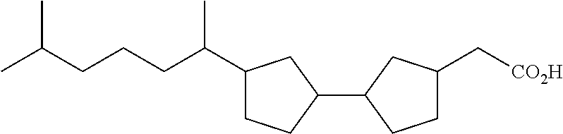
C1(C(CCCC(C)C)C)CCC(C2CCC(C[CO2H])C2)C1
